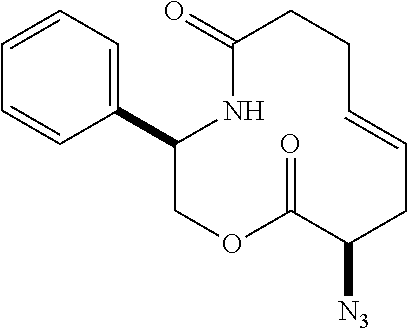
C1(C2=CC=CC=C2)COC(=O)C([N3])CC=CCCC(=O)N1
